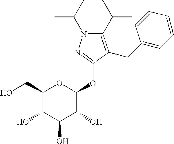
C1(CO)C(O)C(O)C(O)C(OC2=NN(C(C)C)C(C(C)C)=C2CC2=CC=CC=C2)O1
